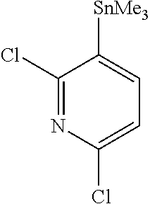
C1(Cl)=NC(Cl)=CC=C1[SnMe3]
